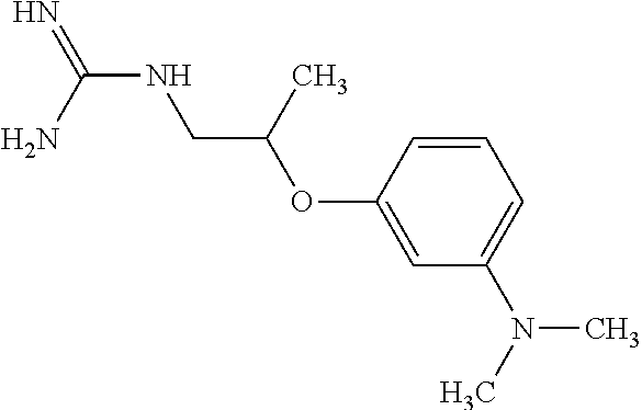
N(C(N)=N)CC(OC1=CC(N(C)C)=CC=C1)C
